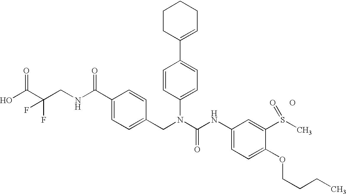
OC(C(CNC(C1=CC=C(CN(C(NC2=CC=C(OCCCC)C(S(C)=O)=C2)=O)C2=CC=C(C3=CCCCC3)C=C2)C=C1)=O)(F)F)=O.O
